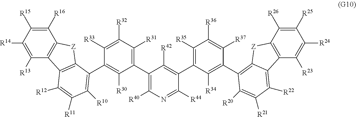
C1([R16])=C([R15])C([R14])=C([R13])C2=C1[Z]C1=C2C([R12])=C([R11])C([R10])=C1C1=C([R30])C(C2=C([R40])N=C([R44])C(C3=C([R35])C([R36])=C([R37])C(C4=C5[Z]C6=C(C([R23])=C([R24])C([R25])=C6[R26])C5=C([R22])C([R21])=C4[R20])=C3[R34])=C2[R42])=C([R31])C([R32])=C1[R33]
